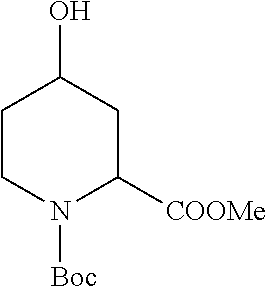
N1([Boc])C([COOMe])CC(O)CC1
